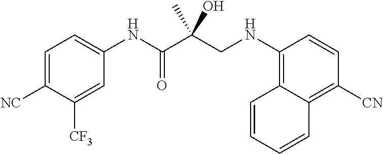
C1=C([NC])C([CF3])=CC(NC(C(CNC2=C3C(=C([CN])C=C2)C=CC=C3)(C)O)=O)=C1
